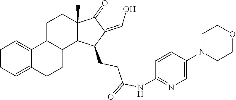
C1=CC=C2C(=C1)C1C(CC2)C2C(C)(CC1)C(=O)C(=CO)C2CCC(=O)NC1=NC=C(N2CCOCC2)C=C1
